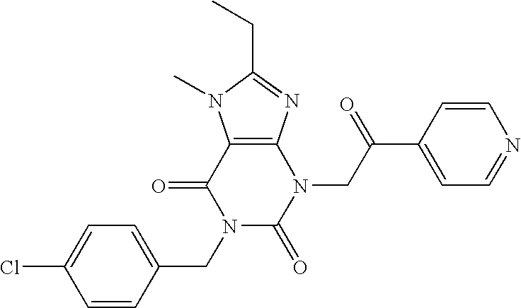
C12=C(N=C(CC)N1C)N(CC(=O)C1=CC=NC=C1)C(=O)N(CC1=CC=C(Cl)C=C1)C2=O
